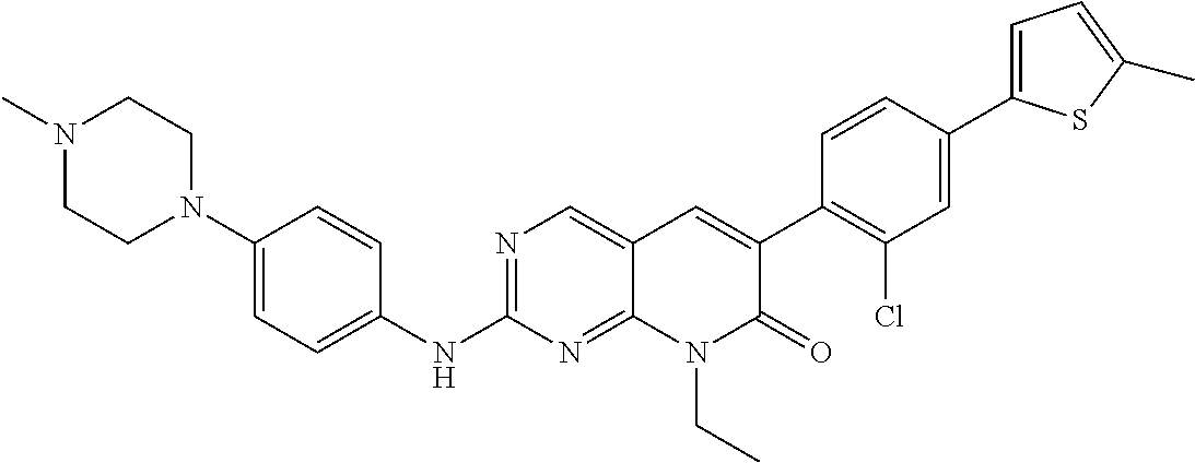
N1(C)CCN(C2=CC=C(NC3=NC=C4C(=N3)N(CC)C(=O)C(C3=C(Cl)C=C(C5=CC=C(C)S5)C=C3)=C4)C=C2)CC1
